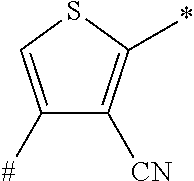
C1([#])=CSC(*)=C1[CN]
